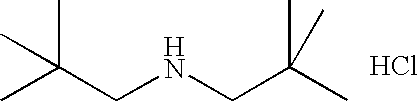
CC(CNCC(C)(C)C)(C)C.Cl
